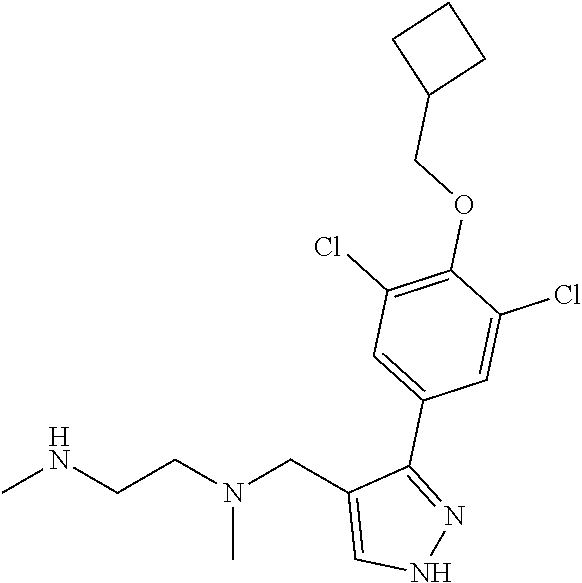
CNCCN(CC1=CNN=C1C1=CC(Cl)=C(OCC2CCC2)C(Cl)=C1)C
